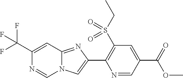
C1(C(F)(F)F)=CC2=NC(C3=C(S(CC)(=O)=O)C=C(C(OC)=O)C=N3)=CN2C=N1
